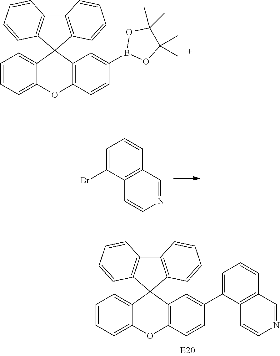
C1=CC(B2OC(C)(C)C(C)(C)O2)=CC2=C1OC1=CC=CC=C1C21C2=C(C3=C1C=CC=C3)C=CC=C2.C1=C(Br)C2=C(C=C1)C=NC=C2.C1=CC(C2=CC=CC3=C2C=CN=C3)=CC2=C1OC1=CC=CC=C1C21C2=C(C3=C1C=CC=C3)C=CC=C2
